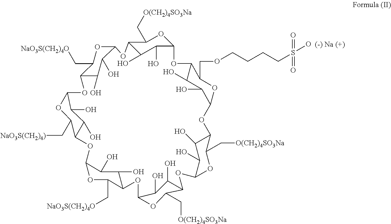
C12C(O)C(O)C(OC1C[O(CH2)4SO3Na])OC1C(O)C(O)C(OC1COCCCCS(O)(=O)=O)OC1C(O)C(O)C(OC1C[O(CH2)4SO3Na])OC1C(O)C(O)C(OC1C[O(CH2)4SO3Na])OC1C(C[NaO3S(CH2)4O])OC(C(O)C1O)OC1C(C[NaO3S(CH2)4)])OC(C(O)C1O)OC1C(C[NaO3S(CH2)4O])OC(C(O)C1O)O2
